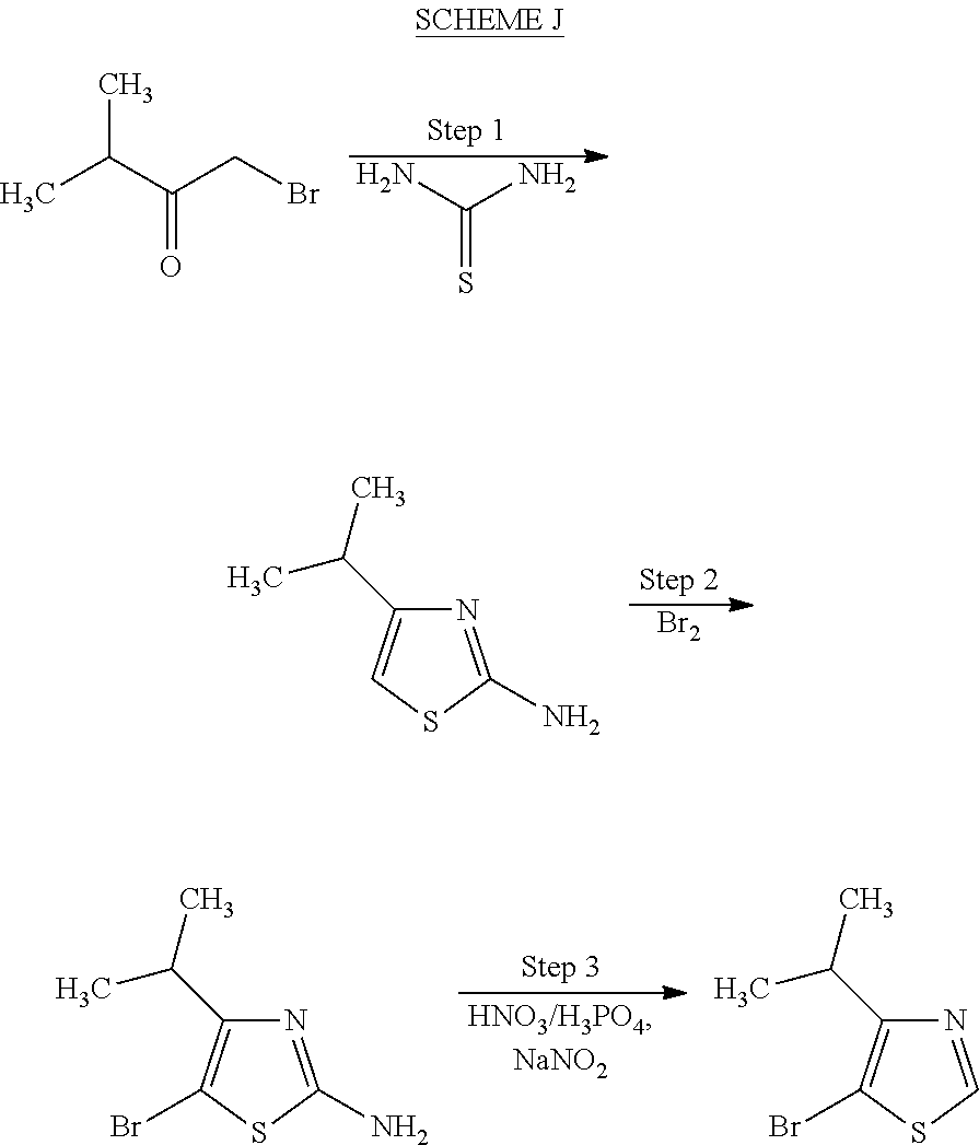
NC(N)=S.CC(C(CBr)=O)C.[Br2].N1=C(N)SC=C1C(C)C.N1=C(N)SC(Br)=C1C(C)C.N1=CSC(Br)=C1C(C)C
